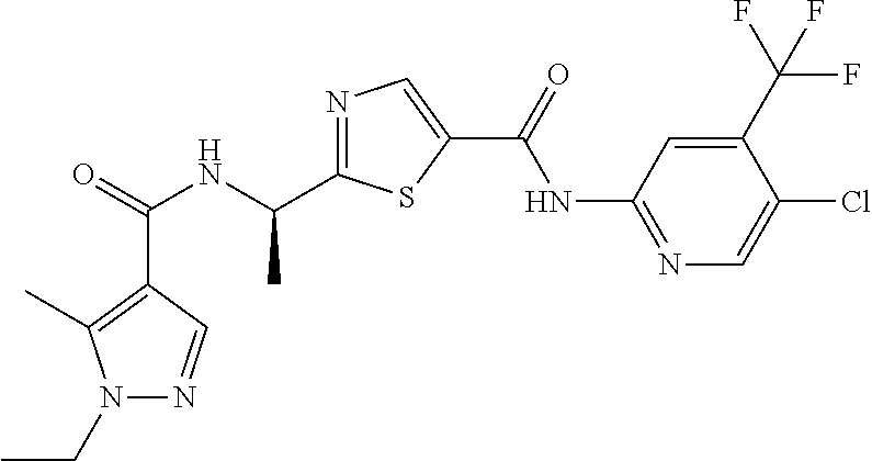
C(=O)(NC(C1=NC=C(C(NC2=NC=C(Cl)C(C(F)(F)F)=C2)=O)S1)C)C1=C(C)N(CC)N=C1
